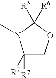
C1([R7])([R7])COC([R6])([R5])N1C
